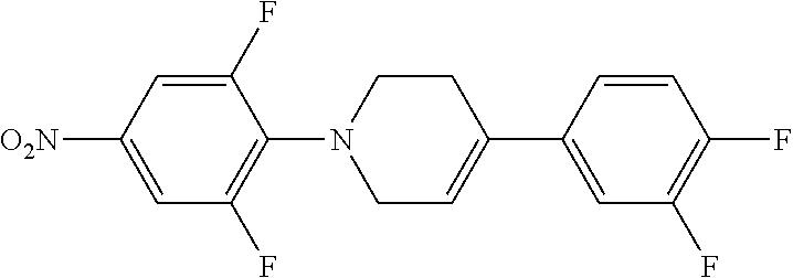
C1(F)=CC([O2N])=CC(F)=C1N1CC=C(C2=CC(F)=C(F)C=C2)CC1
